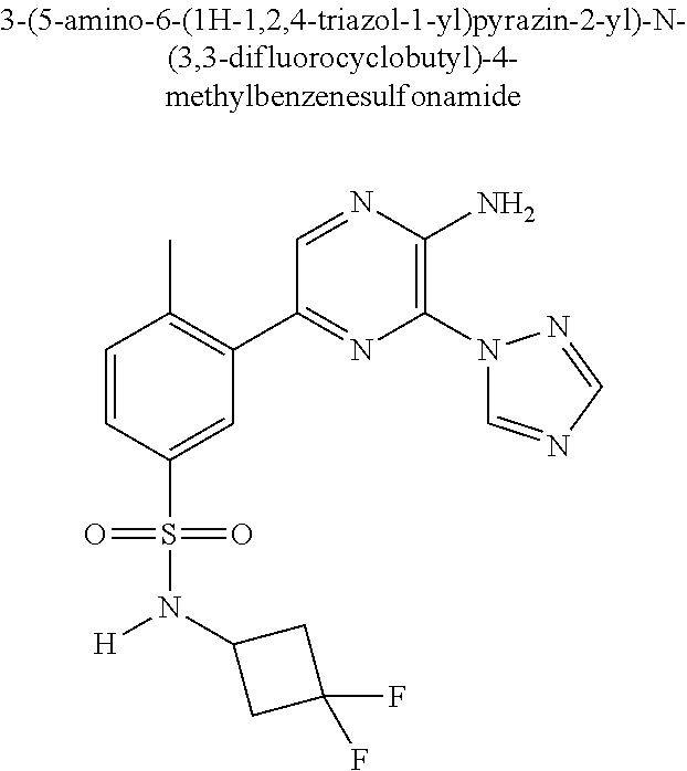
C1=CC(S(=O)(=O)N(C2CC(F)(F)C2)[H])=CC(C2=NC(N3C=NC=N3)=C(N)N=C2)=C1C
